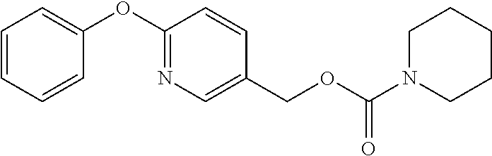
C1=CC=CC(OC2=NC=C(COC(N3CCCCC3)=O)C=C2)=C1
